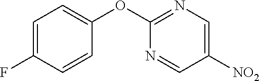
C1=C(F)C=CC(OC2=NC=C([NO2])C=N2)=C1
